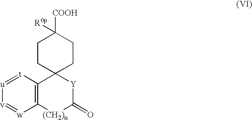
[t]1=[u][v]=[w]C2=C1C1(CCC([COOH])([R0p])CC1)[Y]C(=O)[(CH2)n]2
